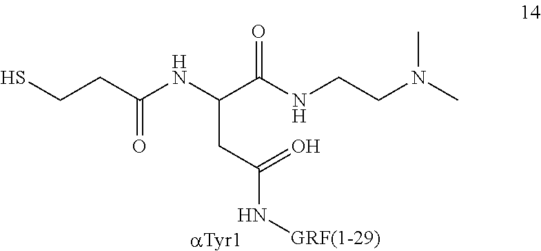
C(CC(=O)N[GRF(1-29)])(C(NCCN(C)C)=O)NC(CCS)=O
